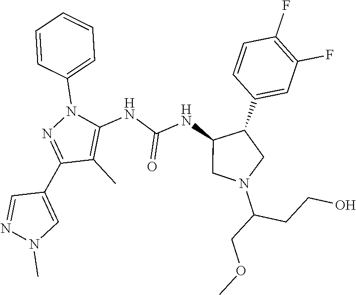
C1(C2=CC(F)=C(F)C=C2)C(NC(NC2=C(C)C(C3=CN(C)N=C3)=NN2C2=CC=CC=C2)=O)CN(C(CCO)COC)C1
